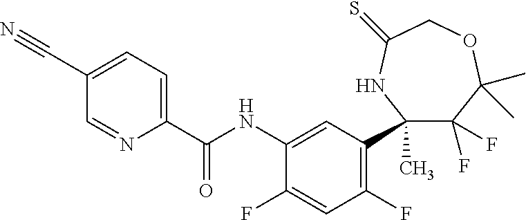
C1(C)(C2=C(F)C=C(F)C(NC(=O)C3=CC=C(C#N)C=N3)=C2)C(F)(F)C(C)(C)OCC(=S)N1
